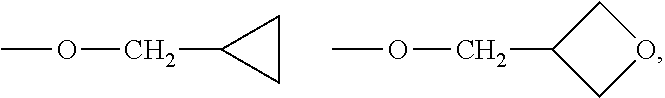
COCC1COC1.COCC1CC1
